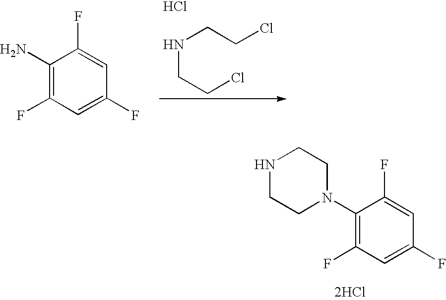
C1(N)=C(F)C=C(F)C=C1F.N(CCCl)CCCl.Cl.N1CCN(C2=C(F)C=C(F)C=C2F)CC1.[2HCl]
